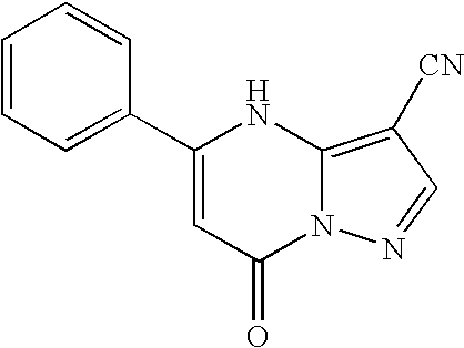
C1(C2=CC(=O)N3C(=C([CN])C=N3)N2)=CC=CC=C1
